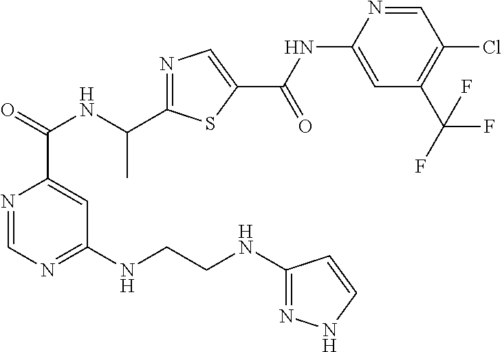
N1=CN=C(NCCNC2=NNC=C2)C=C1C(NC(C1=NC=C(C(=O)NC2=CC(C(F)(F)F)=C(Cl)C=N2)S1)C)=O
